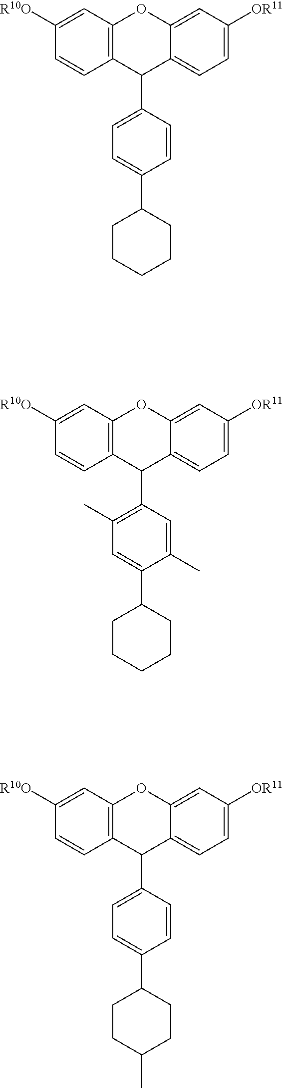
C12=CC=C([OR11])C=C1OC1=C(C2C2=CC=C(C3CCC(C)CC3)C=C2)C=CC([R10O])=C1.C12=CC=C([OR11])C=C1OC1=C(C2C2=C(C)C=C(C3CCCCC3)C(C)=C2)C=CC([R10O])=C1.C12=CC=C([OR11])C=C1OC1=C(C2C2=CC=C(C3CCCCC3)C=C2)C=CC([R10O])=C1
